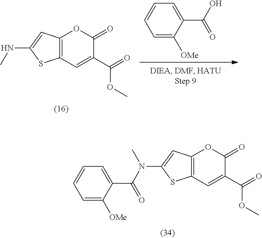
C12=C(C=C(C(=O)OC)C(=O)O1)SC(NC)=C2.C1=CC=C([OMe])C(C(O)=O)=C1.C12=C(C=C(C(=O)OC)C(=O)O1)SC(N(C(=O)C1=CC=CC=C1[OMe])C)=C2
